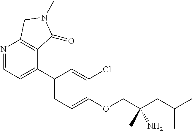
N1=CC=C(C2=CC=C(OCC(CC(C)C)(C)N)C(Cl)=C2)C2=C1CN(C)C2=O
